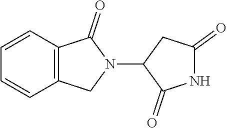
C12=C(C=CC=C1)C(=O)N(C1C(=O)NC(=O)C1)C2
